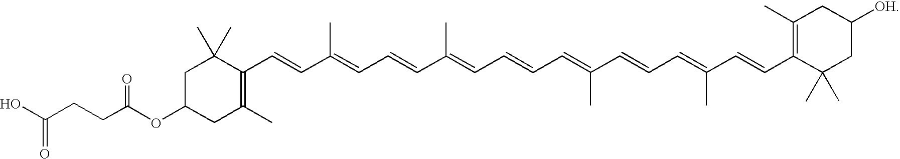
C1C(OC(=O)CCC(O)=O)CC(C)=C(C=CC(=CC=CC(=CC=CC=C(C=CC=C(C=CC2=C(C)CC([OH])CC2(C)C)C)C)C)C)C1(C)C
